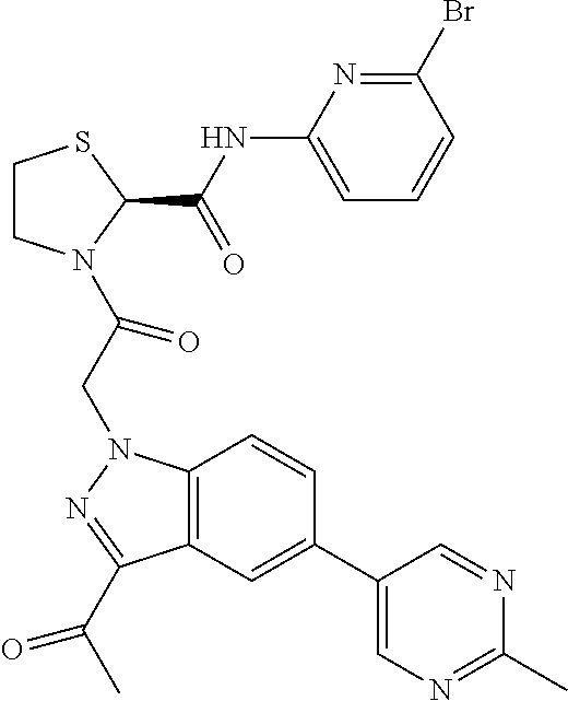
C1CN(C(CN2C3=C(C(C(C)=O)=N2)C=C(C2=CN=C(C)N=C2)C=C3)=O)C(C(NC2=CC=CC(Br)=N2)=O)S1
